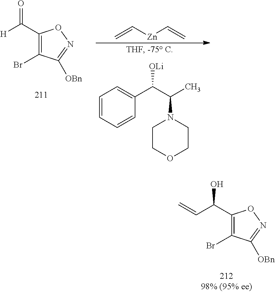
C1COCCN1C(C)C(C1=CC=CC=C1)[OLi].C=C[Zn]C=C.C(C1=C(Br)C([OBn])=NO1)(=O)[H].C(C1=C(Br)C([OBn])=NO1)(O)C=C
